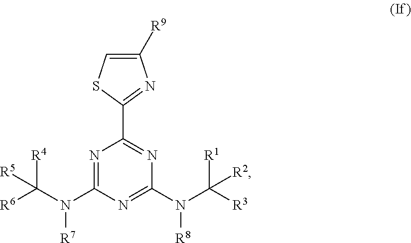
C1(N(C([R3])([R1])[R2])[R8])=NC(N(C([R6])([R4])[R5])[R7])=NC(C2=NC([R9])=CS2)=N1
